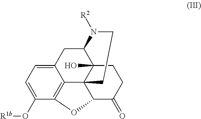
C1=C2C3=C(C(O[R1b])=C1)OC1C34C(O)(C(C2)N([R2])CC4)CCC1=O
